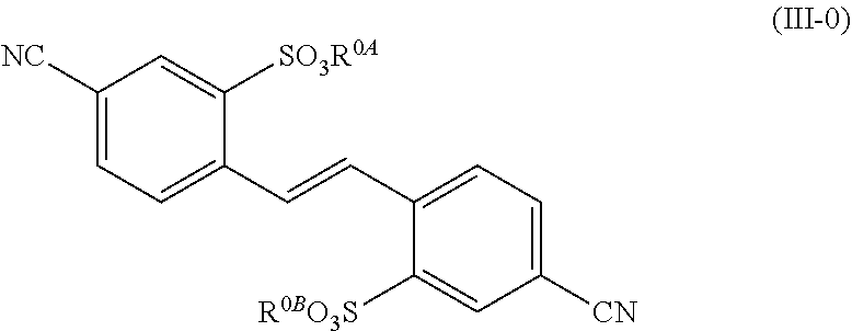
C1(C=CC2=CC=C([NC])C=C2[SO3R0A])=CC=C([CN])C=C1[R0BO3S]
